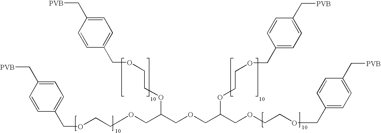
C(OCCOCC(COCC(COCCOCC1=CC=C(C[PVB])C=C1)OCCOCC1=CC=C(C[PVB])C=C1)OCCOCC1=CC=C(C[PVB])C=C1)C1=CC=C(C[PVB])C=C1
